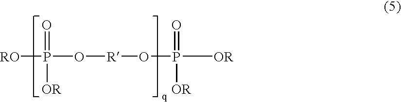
P([RO])(=O)(O[R]OP([OR])(=O)[OR])[OR]
